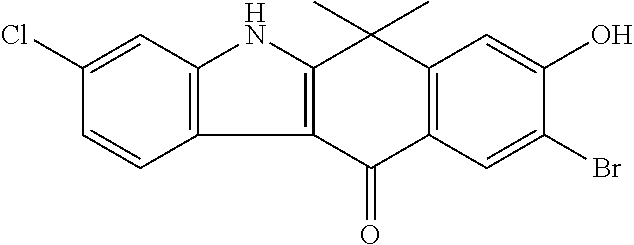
C12=C(C(=O)C3=C(C1(C)C)C=C(O)C(Br)=C3)C1=C(N2)C=C(Cl)C=C1
